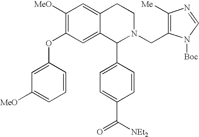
C1([MeO])=C(OC2=CC([MeO])=CC=C2)C=C2C(=C1)CCN(CC1=C([Me])N=CN1[Boc])C2C1=CC=C(C([NEt2])=O)C=C1
